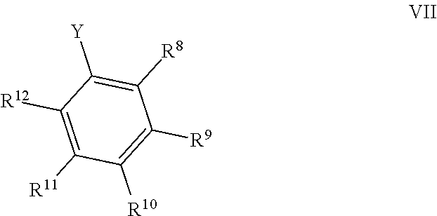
C1([Y])=C([R8])C([R9])=C([R10])C([R11])=C1[R12]
